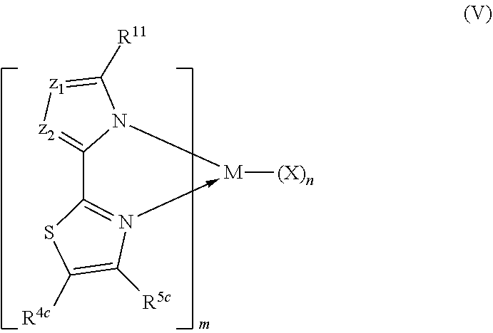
C12=[z2][z1]=C([R11])N1[M]([(X)n])-N1=C2SC([R4c])=C1[R5c]
